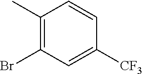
C1(C)=C(Br)C=C([CF3])C=C1
